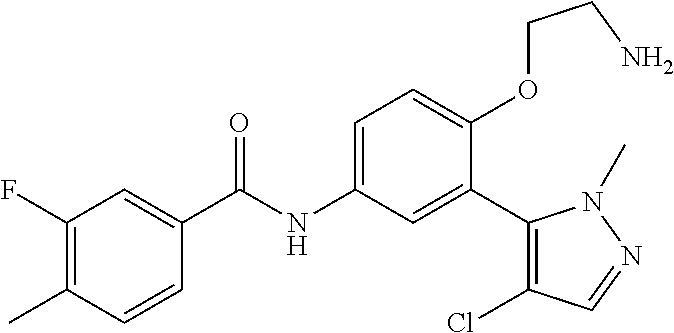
C1=CC(C)=C(F)C=C1C(=O)NC1=CC=C(OCCN)C(C2=C(Cl)C=NN2C)=C1
